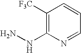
C1([F3C])=C(NN)N=CC=C1
